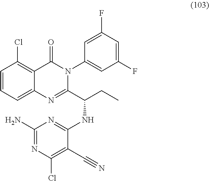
C1=CC(Cl)=C2C(=C1)N=C(C(CC)NC1=NC(N)=NC(Cl)=C1C#N)N(C1=CC(F)=CC(F)=C1)C2=O
